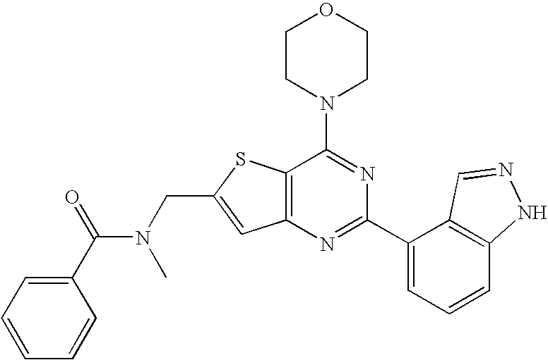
C1CN(C2=NC(C3=CC=CC4=C3C=NN4)=NC3=C2SC(CN(C(C2=CC=CC=C2)=O)C)=C3)CCO1
